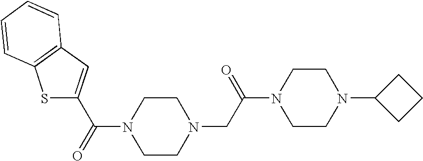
S1C(C(=O)N2CCN(CC(N3CCN(C4CCC4)CC3)=O)CC2)=CC2=C1C=CC=C2
